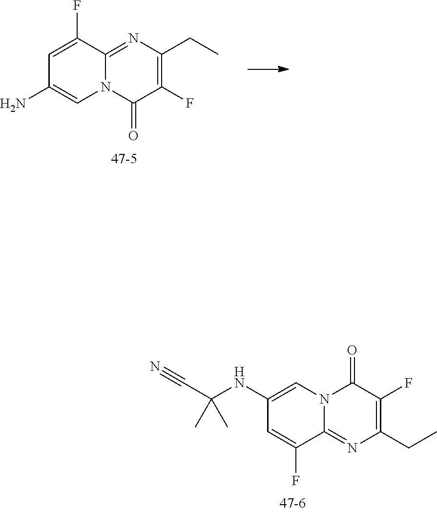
C1(F)=C(CC)N=C2N(C1=O)C=C(N)C=C2F.C1(F)=C(CC)N=C2N(C1=O)C=C(NC(C#N)(C)C)C=C2F
